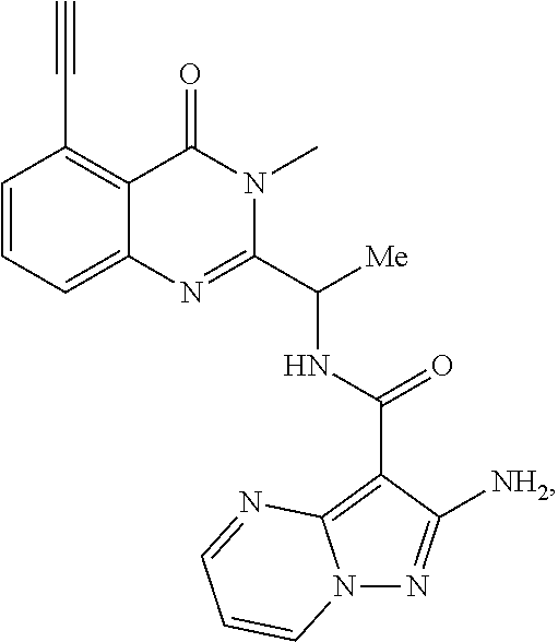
C1=CC=C2C(=C1C#C)C(=O)N(C)C(C([Me])NC(C1=C3N(N=C1[NH2])C=CC=N3)=O)=N2
